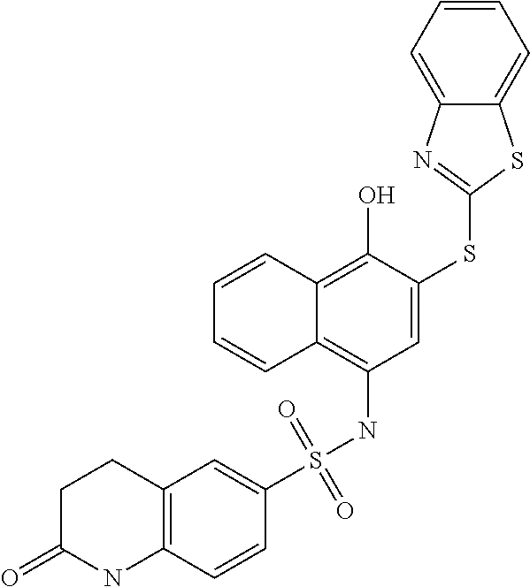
C1(S(NC2=C3C(=C(O)C(SC4=NC5=CC=CC=C5S4)=C2)C=CC=C3)(=O)=O)=CC2=C(C=C1)NC(=O)CC2
